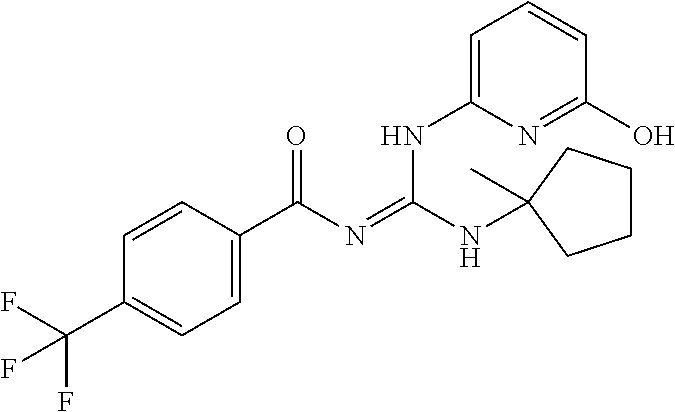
C1=CC(C(N=C(NC2(C)CCCC2)NC2=CC=CC(O)=N2)=O)=CC=C1C(F)(F)F
